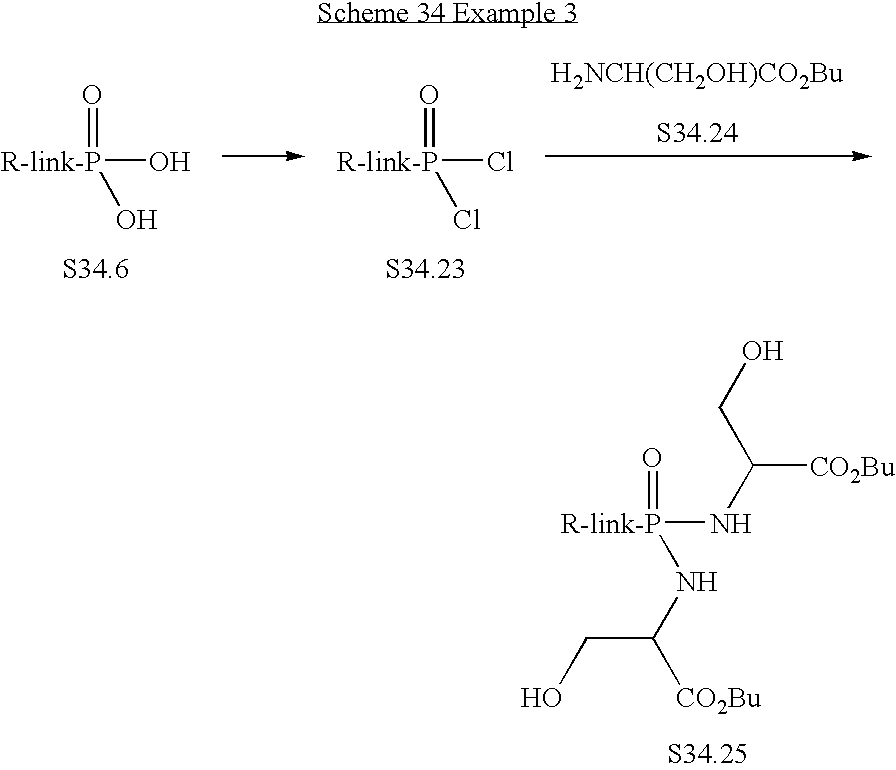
[R-link-P](NC([CO2Bu])CO)(=O)NC([CO2Bu])CO.[R-link-P](O)(=O)O.[R-link-P](Cl)(=O)Cl.[H2NCH(CH2OH)CO2Bu]
